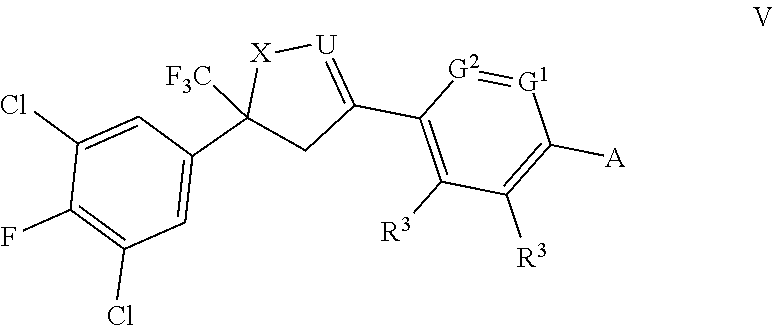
C1=C(Cl)C(F)=C(Cl)C=C1C1([F3C])CC(C2=C([R3])C([R3])=C([A])[G1]=[G2]2)=[U][X]1
